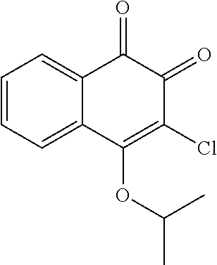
C1=CC=C2C(=C1)C(=O)C(=O)C(Cl)=C2OC(C)C
